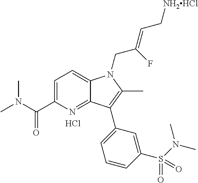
C1=C(C(N(C)C)=O)N=C2C(=C1)N(CC(=CC[NH2HCl])F)C(C)=C2C1=CC=CC(S(N(C)C)(=O)=O)=C1.Cl
